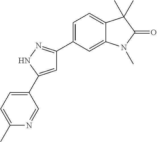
C1=C(C2=CC=C(C)N=C2)NN=C1C1=CC=C2C(=C1)N(C)C(=O)C2(C)C
